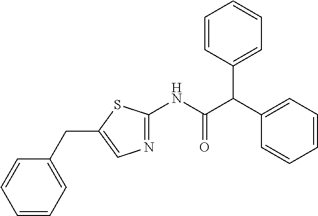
C1=CC(C(C(=O)NC2=NC=C(CC3=CC=CC=C3)S2)C2=CC=CC=C2)=CC=C1
